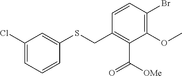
C1=CC(Br)=C(OC)C(C([OMe])=O)=C1CSC1=CC(Cl)=CC=C1
